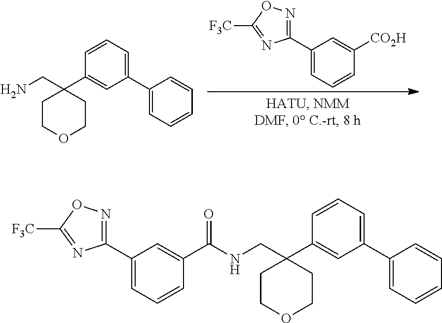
C1(C2=CC=CC([CO2H])=C2)=NOC([F3C])=N1.C1(C2=CC=CC=C2)=CC=CC(C2(CN)CCOCC2)=C1.C1(C2=CC=CC(C(NCC3(C4=CC(C5=CC=CC=C5)=CC=C4)CCOCC3)=O)=C2)=NOC([F3C])=N1
